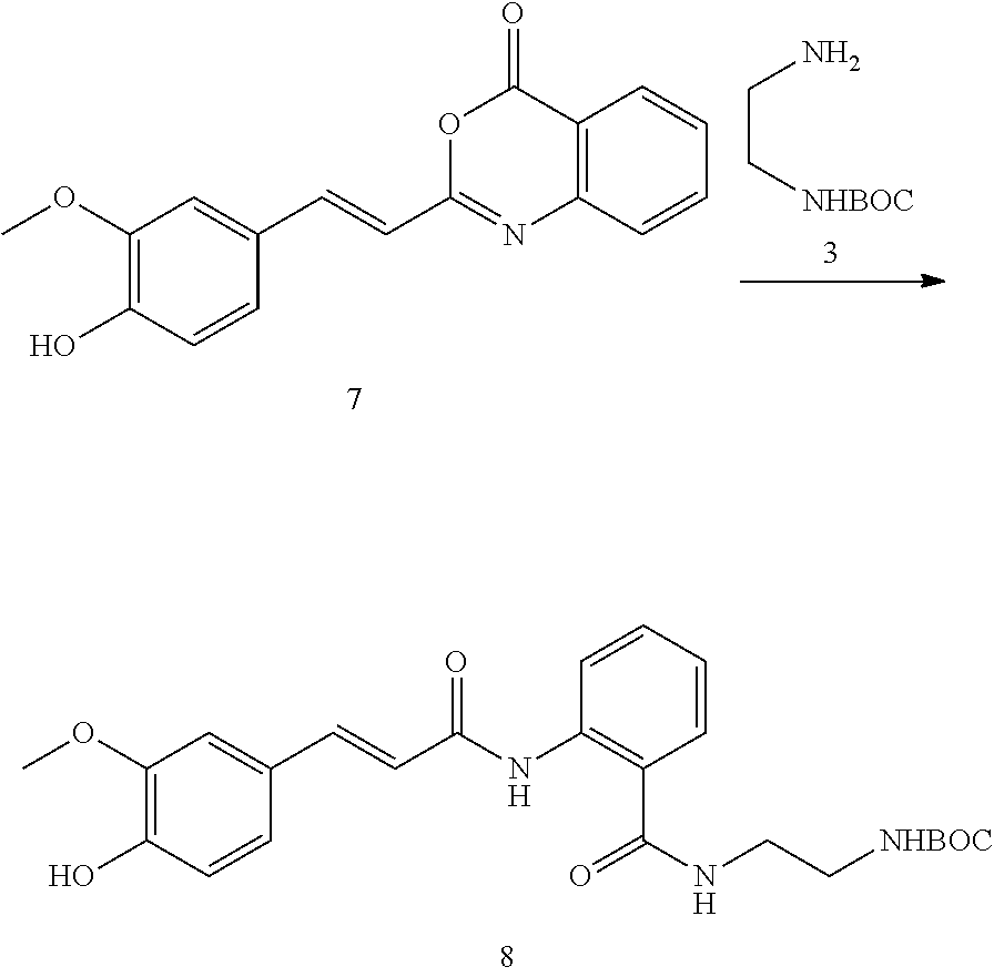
C(C[NHBOC])N.C1(OC)=C(O)C=CC(C=CC2=NC3=C(C(=O)O2)C=CC=C3)=C1.C1(OC)=C(O)C=CC(C=CC(NC2=C(C(NCC[NHBOC])=O)C=CC=C2)=O)=C1
